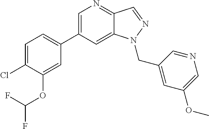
C1=C(C2=CC=C(Cl)C(OC(F)F)=C2)C=C2C(=N1)C=NN2CC1=CC(OC)=CN=C1
